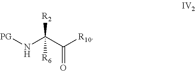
[PG]NC(C([R10])=O)([R2])[R6]
